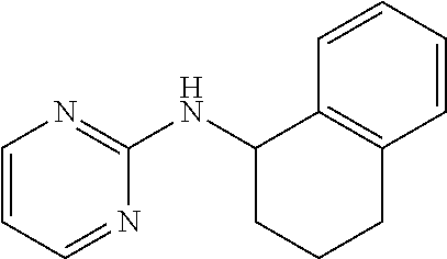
C1=CC=NC(NC2CCCC3=C2C=CC=C3)=N1
